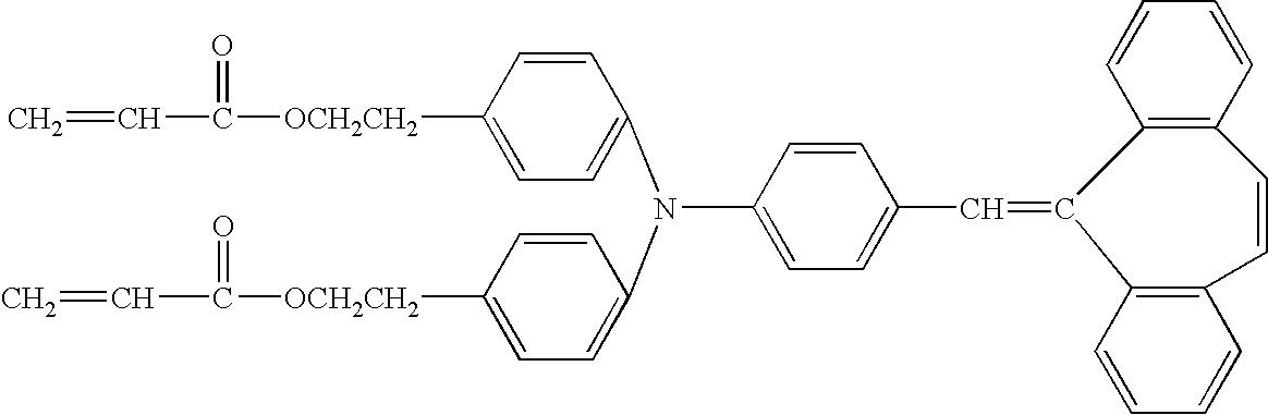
C(C1=CC=C(N(C2=CC=C([OCH2CH2]C(=O)C=C)C=C2)C2=CC=C([OCH2CH2]C(C=C)=O)C=C2)C=C1)=C1C2=C(C=CC3=C1C=CC=C3)C=CC=C2
